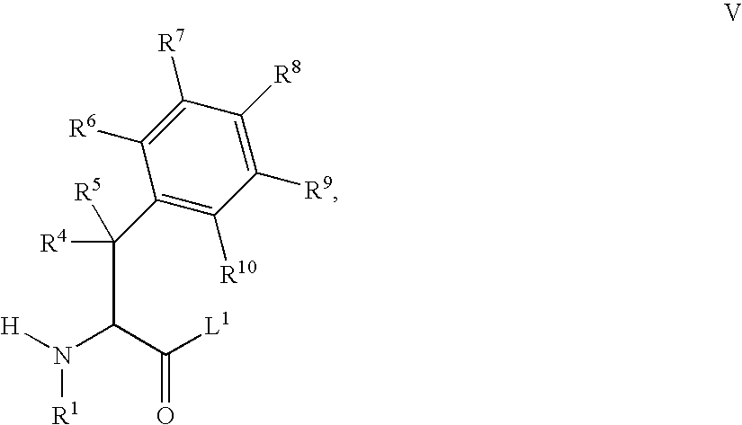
C1([R6])=C([R7])C([R8])=C([R9])C([R10])=C1C([R4])(C(N([H])[R1])C([L1])=O)[R5]
